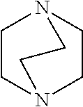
C1CN2CCN1CC2
